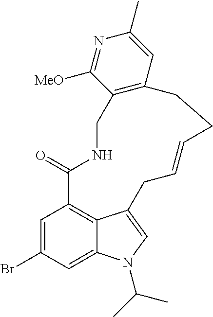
C1=C(Br)C=C2C3=C1C(=O)NCC1=C(C=C(C)N=C1[MeO])CCC=CCC3=CN2C(C)C
